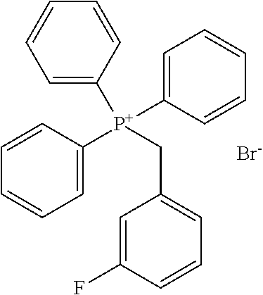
C1=C([P+](C2=CC=CC=C2)(C2=CC=CC=C2)CC2=CC=CC(F)=C2)C=CC=C1.[Br-]
